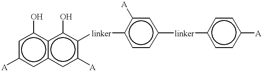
c1c([A])cc2c(c1O)c(O)c([linker]c1ccc([linker]c3ccc([A])cc3)cc1[A])c([A])c2
